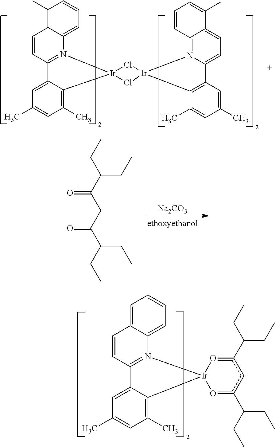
[Na2CO3].CCC(CC)C(CC(C(CC)CC)=O)=O.C1=CC2=N(C3=CC=CC=C13)[Ir]1(C3=C(C)C=C(C)C=C23)O=c(C(CC)CC)cc(C(CC)CC)=O1.C1=CC2=N(C3=CC=CC(C)=C13)[Ir]1(C3=C(C)C=C(C)C=C23)Cl[Ir]2(Cl1)N1=C3C(=CC=C1C1=C2C(C)=CC(C)=C1)C(C)=CC=C3
